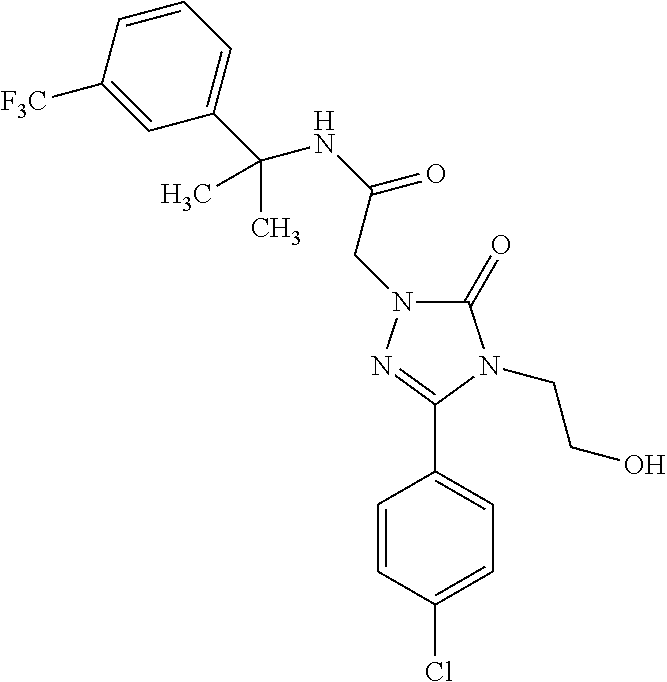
C1=CC(Cl)=CC=C1C1=NN(CC(NC(C2=CC=CC([F3C])=C2)(C)C)=O)C(=O)N1CCO
